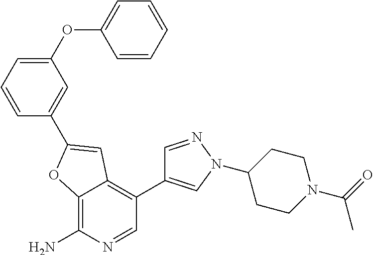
C12=C(N)N=CC(C3=CN(C4CCN(C(C)=O)CC4)N=C3)=C1C=C(C1=CC(OC3=CC=CC=C3)=CC=C1)O2
